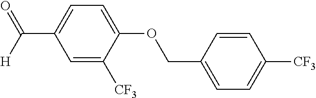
C1=C([CF3])C(OCC2=CC=C([CF3])C=C2)=CC=C1C([H])=O
